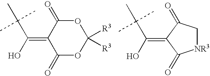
O1C(=O)C(=C(O)C(C)(C)C)C(=O)OC1([R3])[R3].[NR3]1CC(=O)C(=C(C(C)(C)C)O)C1=O
